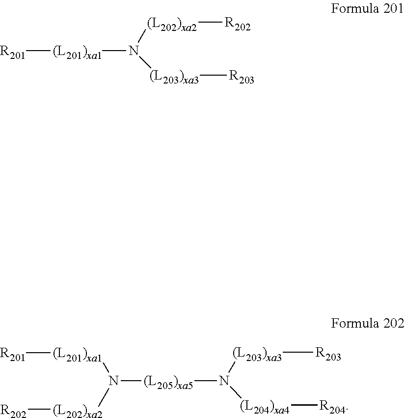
[R201][(L201)xa1]N([(L202)xa2][R202])[(L203)xa3][R203].N([(L205)xa5]N([(L203)xa3][R203])[(L204)xa4][R204])([(L202)xa2][R202])[(L201)xa1][R201]
